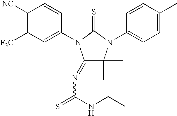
C1([NC])=C([F3C])C=C(N2C(=NC(=S)NCC)C(C)(C)N(C3=CC=C(C)C=C3)C2=S)C=C1
